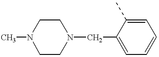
CN1CCN(CC2=CC=CC=C2C)CC1
